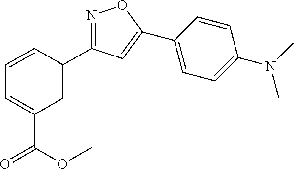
N1=C(C2=CC(C(OC)=O)=CC=C2)C=C(C2=CC=C(N(C)C)C=C2)O1
